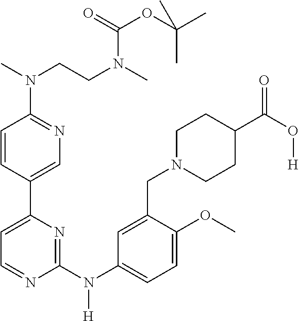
C1=CC(C2=CC=NC(N([H])C3=CC=C(OC)C(CN4CCC(C(O[H])=O)CC4)=C3)=N2)=CN=C1N(C)CCN(C)C(=O)OC(C)(C)C
